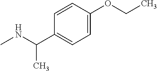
C1=CC(C(NC)C)=CC=C1OCC
